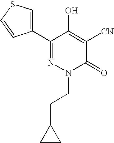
C1(C2=CSC=C2)=NN(CCC2CC2)C(=O)C([CN])=C1O
